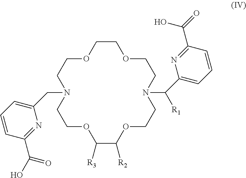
C1=CC(C(O)=O)=NC(CN2CCOCCOCCN(C([R1])C3=CC=CC(C(=O)O)=N3)CCOC([R2])C([R3])OCC2)=C1
